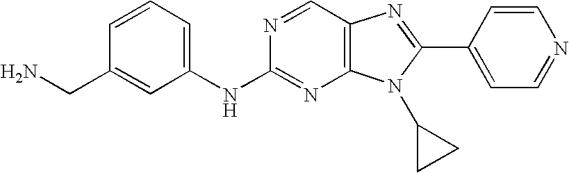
C1=CC=C(NC2=NC3=C(C=N2)N=C(C2=CC=NC=C2)N3C2CC2)C=C1CN
